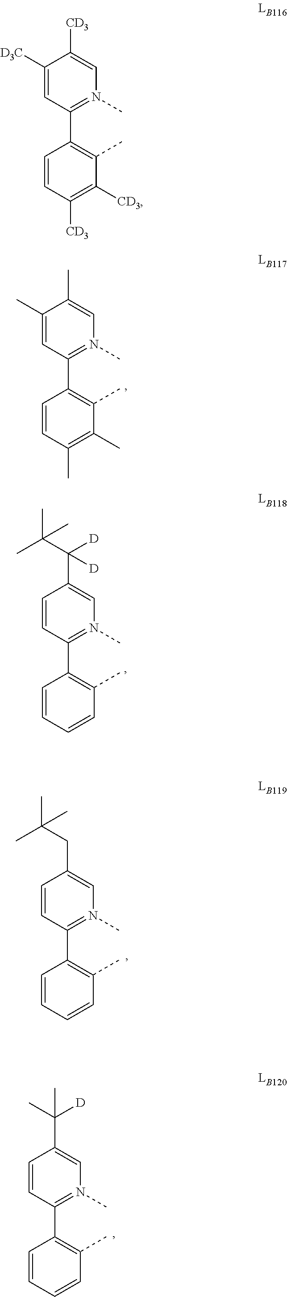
C1=CC(C2=C(C)C=CC=C2)=N(C)C=C1CC(C)(C)C.C1=CC(C2=C(C)C=CC=C2)=N(C)C=C1C(C)([D])C.C1([D3C])=CC(C2=C(C)C([CD3])=C([CD3])C=C2)=N(C)C=C1[CD3].C1(C)=CC(C2=C(C)C(C)=C(C)C=C2)=N(C)C=C1C.C1=CC(C2=C(C)C=CC=C2)=N(C)C=C1C(C(C)(C)C)([D])[D]
